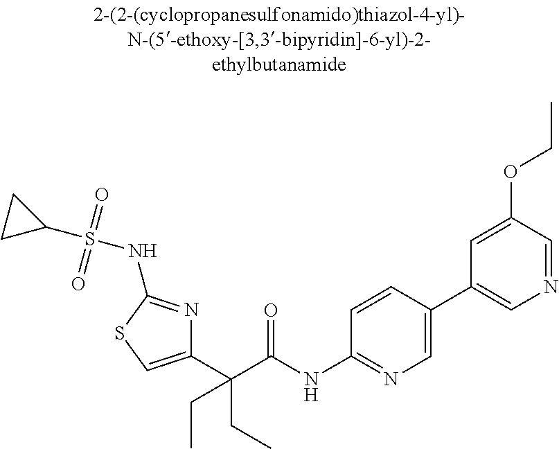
C1(C(C(NC2=NC=C(C3=CN=CC(OCC)=C3)C=C2)=O)(CC)CC)=CSC(NS(C2CC2)(=O)=O)=N1
